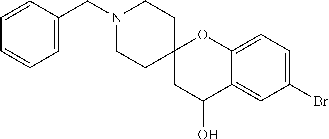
C1=CC=C(CN2CCC3(CC2)CC(O)C2=CC(Br)=CC=C2O3)C=C1
